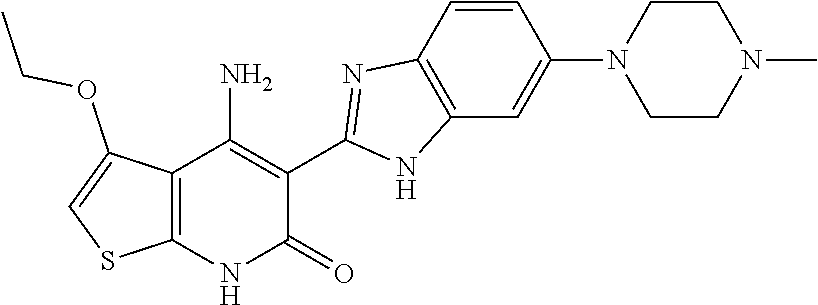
C1=CC2=C(C=C1N1CCN(C)CC1)NC(C1=C(N)C3=C(NC1=O)SC=C3OCC)=N2
